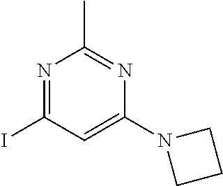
N1=C(I)C=C(N2CCC2)N=C1C
